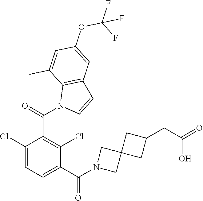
C1(C(N2C=CC3=C2C(C)=CC(OC(F)(F)F)=C3)=O)=C(Cl)C(C(N2CC3(C2)CC(CC(O)=O)C3)=O)=CC=C1Cl
